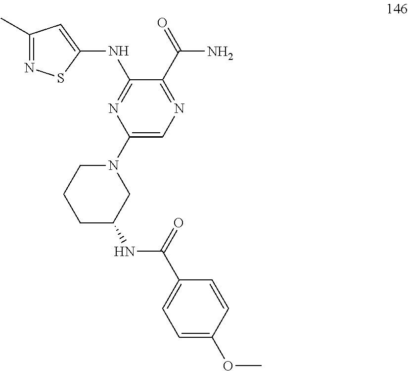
N(C1=NC(N2CCCC(NC(C3=CC=C(OC)C=C3)=O)C2)=CN=C1C(=O)N)C1=CC(C)=NS1
